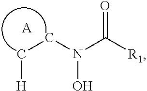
C(CN(C([R1])=O)O)[H].[A]
